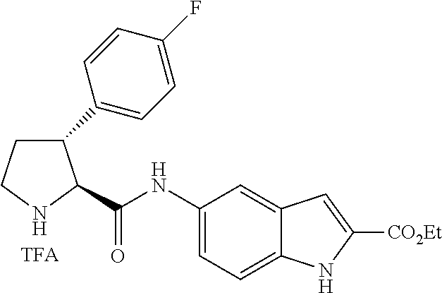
C1CNC(C(NC2=CC=C3C(=C2)C=C([CO2Et])N3)=O)C1C1=CC=C(F)C=C1.[TFA]
